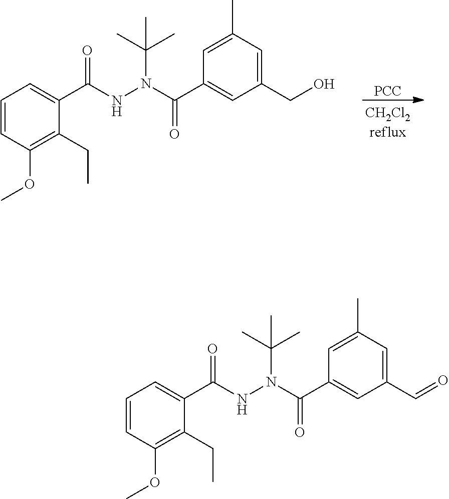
C1(CC)=C(OC)C=CC=C1C(NN(C(=O)C1=CC(C=O)=CC(C)=C1)C(C)(C)C)=O.C1(CC)=C(OC)C=CC=C1C(NN(C(=O)C1=CC(CO)=CC(C)=C1)C(C)(C)C)=O.[PCC]
